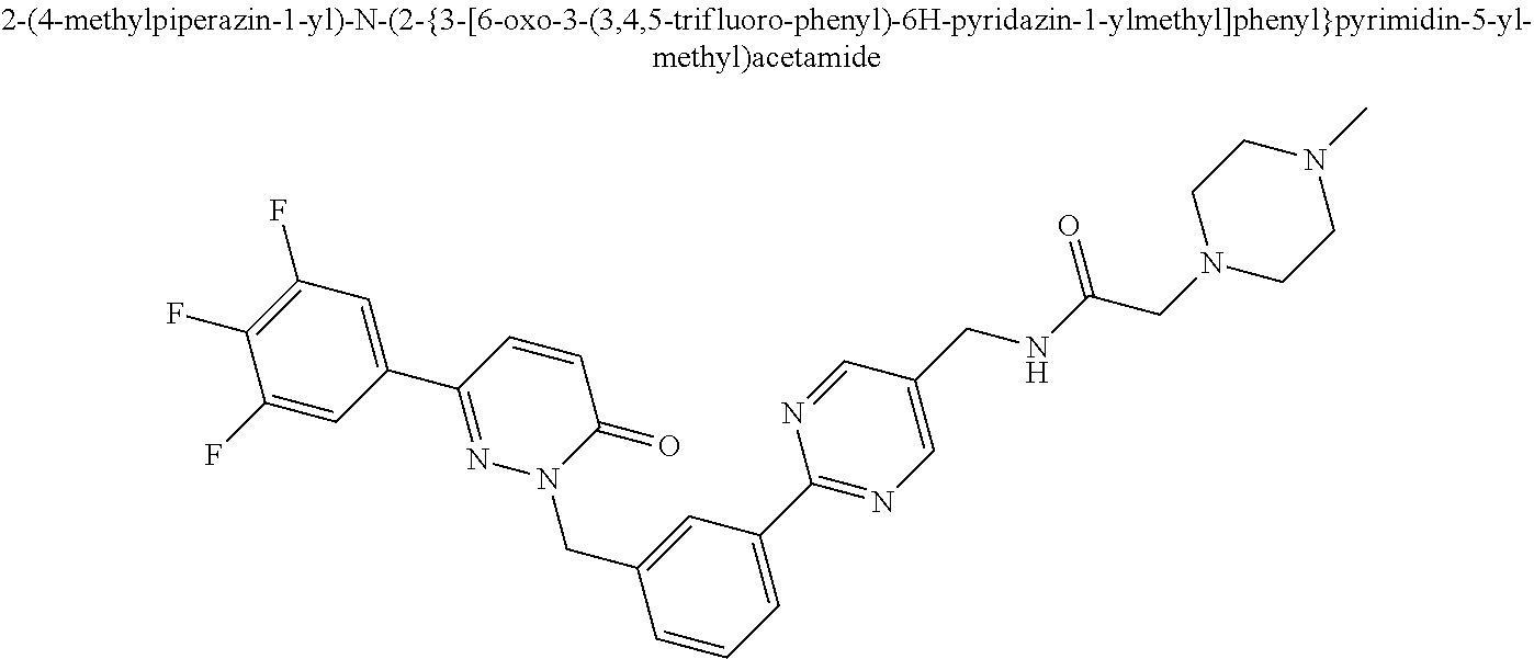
C1(F)=CC(C2=NN(CC3=CC(C4=NC=C(CNC(CN5CCN(C)CC5)=O)C=N4)=CC=C3)C(=O)C=C2)=CC(F)=C1F
